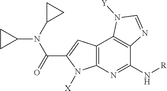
C12=C(N=C(N[R])C3=C1N([Y])C=N3)N([X])C(C(=O)N(C1CC1)C1CC1)=C2
